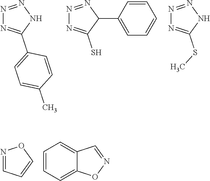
N1=NNC(C2=CC=C(C)C=C2)=N1.N1=NC(C2=CC=CC=C2)C(S)=N1.N1=NNC(SC)=N1.N1=CC=CO1.C12=CC=CC=C1ON=C2
